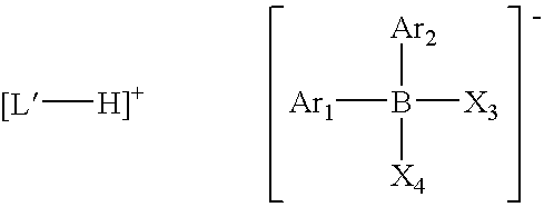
B([X3])([Ar1])([Ar2])[X4].[[L][H]+]
